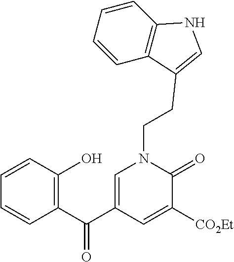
C1=CC=CC(C(C2=CN(CCC3=CNC4=C3C=CC=C4)C(=O)C([CO2Et])=C2)=O)=C1O
